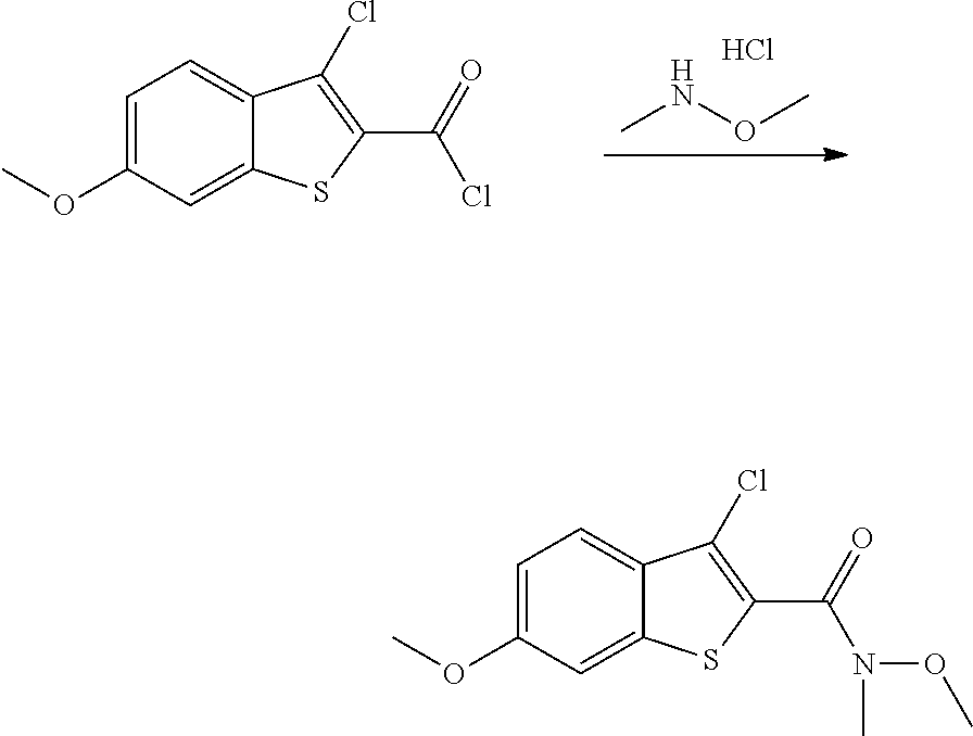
C1=C(OC)C=C2C(=C1)C(Cl)=C(C(=O)Cl)S2.CNOC.Cl.C1=C(OC)C=C2C(=C1)C(Cl)=C(C(=O)N(OC)C)S2
